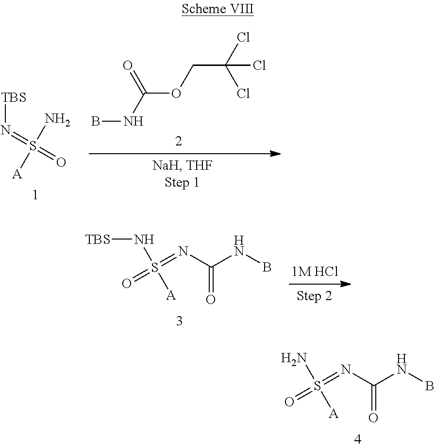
C(OCC(Cl)(Cl)Cl)(NB)=O.S([A])(N)(=N[TBS])=O.O=S(=NC(NB)=O)(N)[A].O=S(=NC(NB)=O)(N[TBS])[A].[1M HCl]
